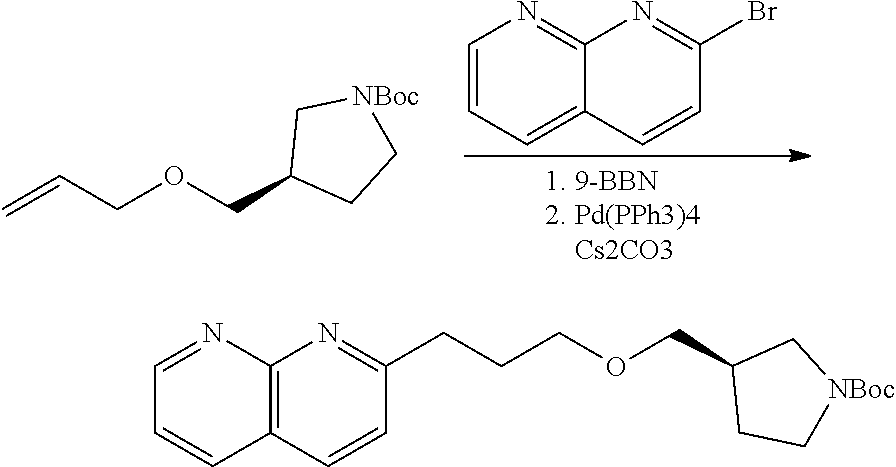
C1=CC=C2C(=N1)N=C(Br)C=C2.C=CCOCC1CC[NBoc]C1.C(CCOCC1C[NBoc]CC1)C1=NC2=C(C=C1)C=CC=N2
